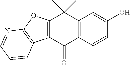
C12=C(C(=O)C3=C(C1(C)C)C=C(O)C=C3)C1=C(O2)N=CC=C1
